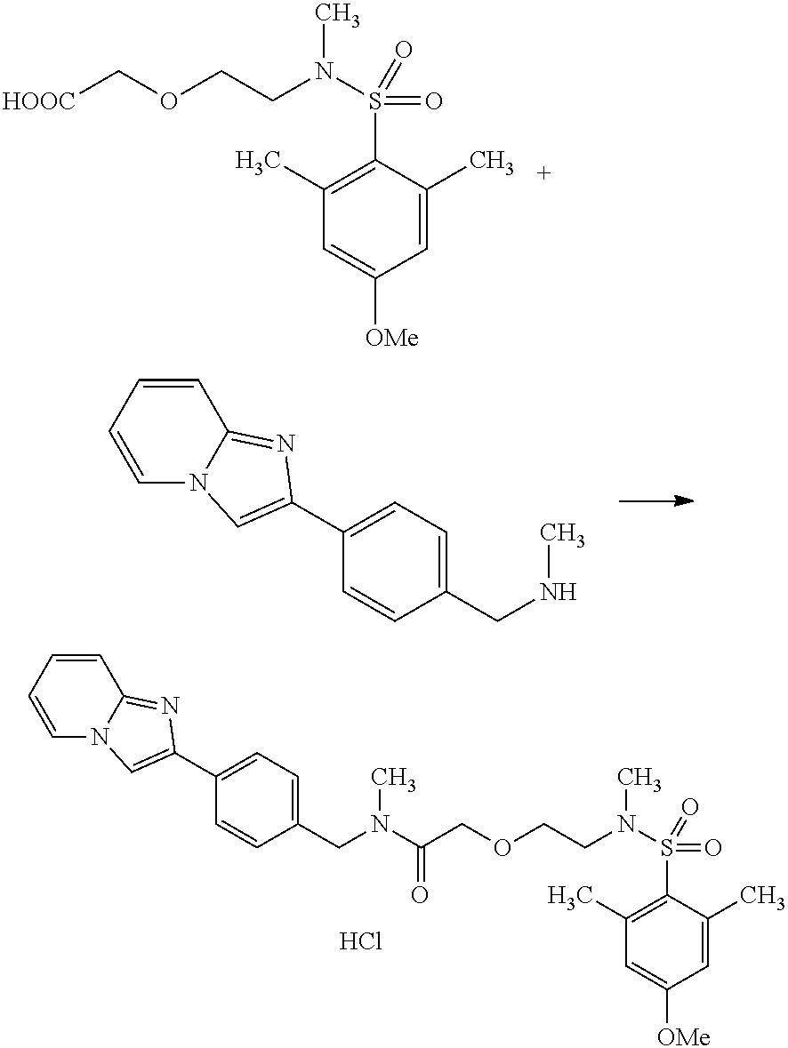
C1(C)=C(S(N(C)CCOCC(N(CC2=CC=C(C3=CN4C(=N3)C=CC=C4)C=C2)C)=O)(=O)=O)C(C)=CC([OMe])=C1.Cl.C1(C)=C(S(N(C)CCOC[HOOC])(=O)=O)C(C)=CC([OMe])=C1.C12=NC(C3=CC=C(CNC)C=C3)=CN1C=CC=C2
